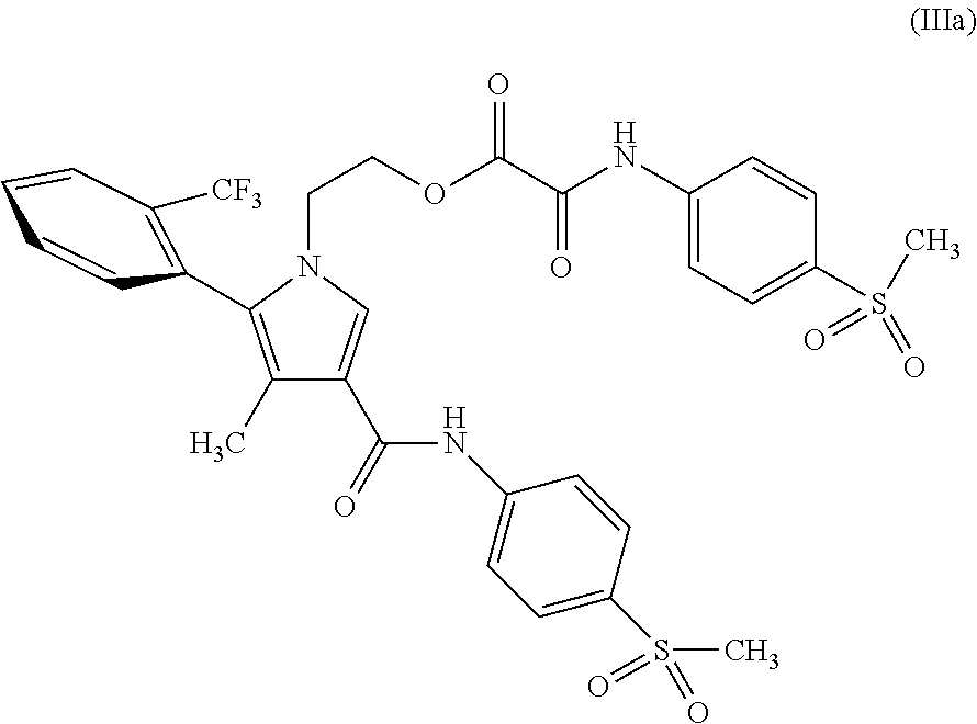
C1(C)=C(C2=C([CF3])C=CC=C2)N(CCOC(C(NC2=CC=C(S(=O)(C)=O)C=C2)=O)=O)C=C1C(=O)NC1=CC=C(S(C)(=O)=O)C=C1
